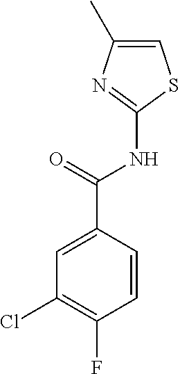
C1=C(C)N=C(NC(C2=CC(Cl)=C(F)C=C2)=O)S1
